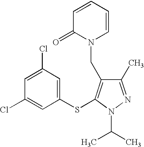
C1(Cl)=CC(Cl)=CC(SC2=C(CN3C=CC=CC3=O)C(C)=NN2C(C)C)=C1
